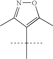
O1N=C(C)C(C(C)(C)C)=C1C
